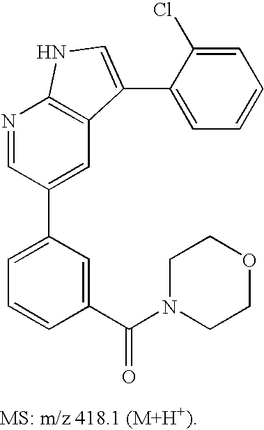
C1=C(C2=CC3=C(N=C2)NC=C3C2=CC=CC=C2Cl)C=C(C(N2CCOCC2)=O)C=C1
